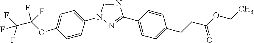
N1=CN(C2=CC=C(OC(C(F)(F)F)(F)F)C=C2)N=C1C1=CC=C(CCC(OCC)=O)C=C1
